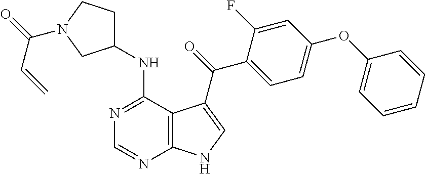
N1=C(NC2CCN(C(=O)C=C)C2)C2=C(N=C1)NC=C2C(=O)C1=CC=C(OC2=CC=CC=C2)C=C1F
